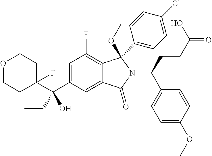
C1=C(C(C2(F)CCOCC2)(O)CC)C=C2C(=C1F)C(OC)(C1=CC=C(Cl)C=C1)N(C(C1=CC=C(OC)C=C1)CCC(O)=O)C2=O
